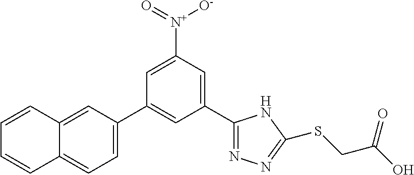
C1(C2=NN=C(SCC(O)=O)N2)=CC([N+](=O)[O-])=CC(C2=CC=C3C(=C2)C=CC=C3)=C1
